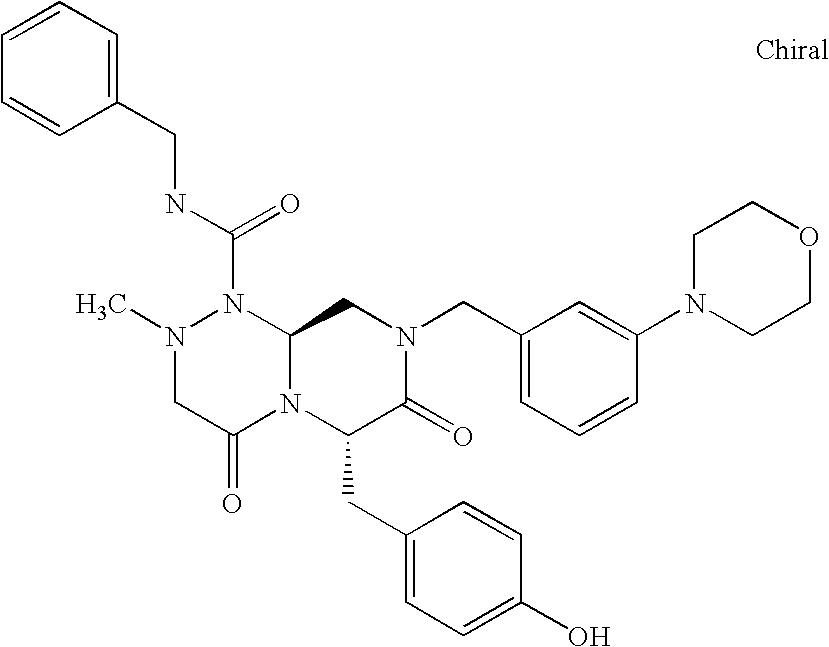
N(C(N1N(C)CC(=O)N2C1CN(CC1=CC=CC(N3CCOCC3)=C1)C(=O)C2CC1=CC=C(O)C=C1)=O)CC1=CC=CC=C1
